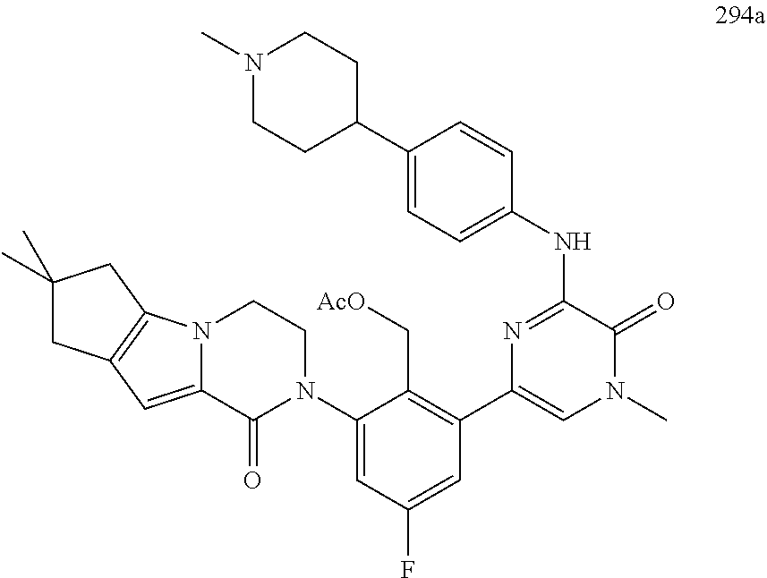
N1=C(NC2=CC=C(C3CCN(C)CC3)C=C2)C(=O)N(C)C=C1C1=C(C[AcO])C(N2CCN3C(=CC4=C3CC(C)(C)C4)C2=O)=CC(F)=C1
